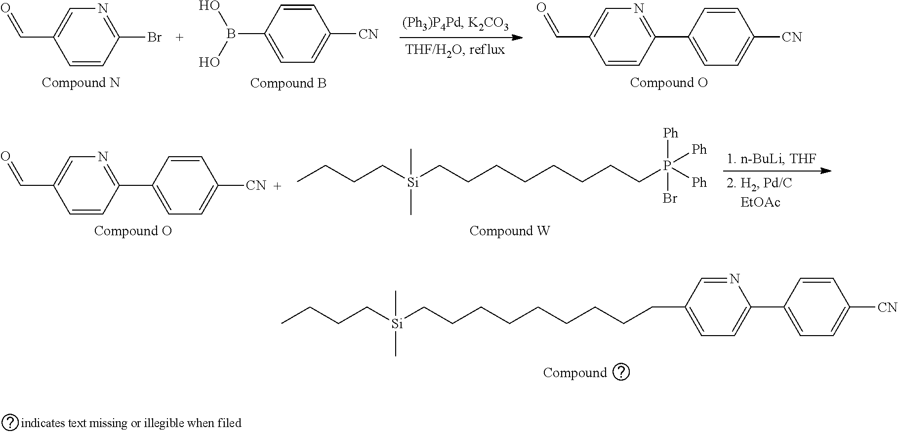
C1=CC(Br)=NC=C1C=O.C1=C(B(O)O)C=CC([CN])=C1.C1=CC(C2=CC=C([CN])C=C2)=NC=C1C=O.C1=CC(C2=CC=C([CN])C=C2)=NC=C1C=O.C([Si](CCCCCCCCP([Ph])([Ph])([Ph])Br)(C)C)CCC.C([Si](CCCCCCCCCC1=CC=C(C2=CC=C([CN])C=C2)N=C1)(C)C)CCC
